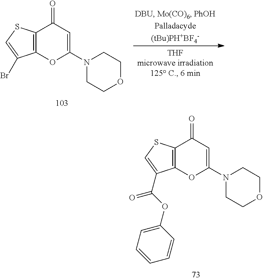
C12=C(SC=C1Br)C(=O)C=C(N1CCOCC1)O2.C12=C(OC(N3CCOCC3)=CC1=O)C(C(=O)OC1=CC=CC=C1)=CS2
